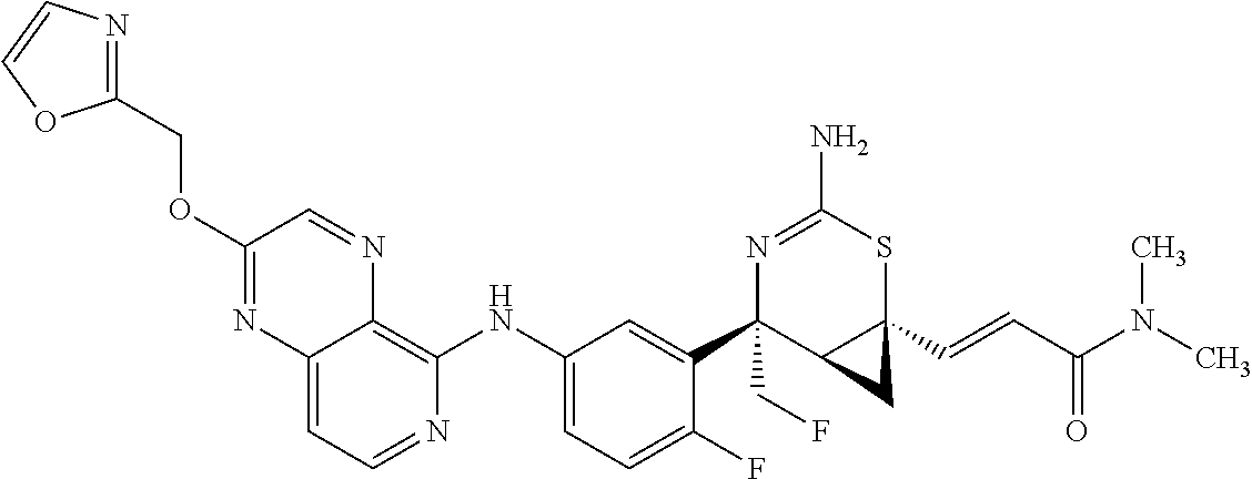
C12=CC=NC(NC3=CC=C(F)C(C4(CF)C5C(C=CC(N(C)C)=O)(SC(N)=N4)C5)=C3)=C1N=CC(OCC1=NC=CO1)=N2
